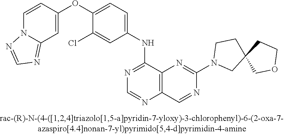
C1=CC(OC2=CC=C(NC3=NC=NC4=C3N=C(N3CC5(CC3)COCC5)N=C4)C=C2Cl)=CC2=NC=NN12
